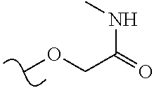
O(C)CC(=O)NC
